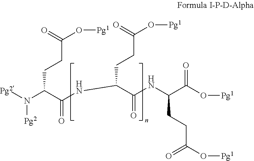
C(CCC(N([Pg2])[Pg2])C(NC(CCC(O[Pg1])=O)C(NC(C(O[Pg1])=O)CCC(O[Pg1])=O)=O)=O)(=O)O[Pg1]
